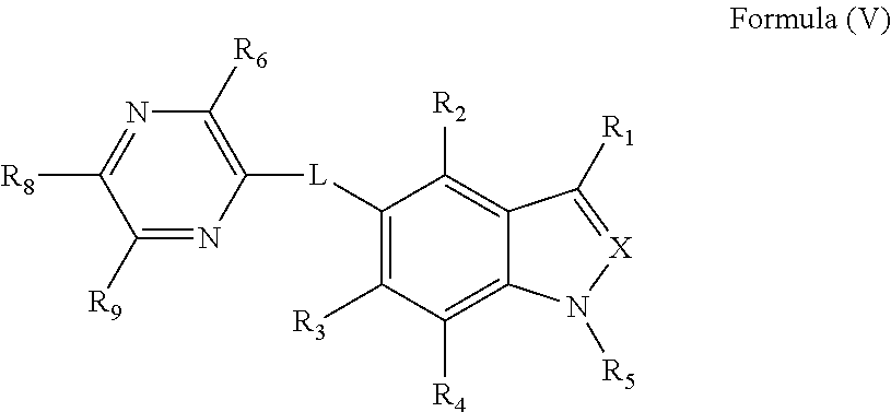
C1([L]C2=C([R6])N=C([R8])C([R9])=N2)=C([R3])C([R4])=C2C(=C1[R2])C([R1])=[X]N2[R5]
